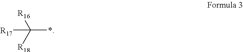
C(*)([R18])([R16])[R17]
